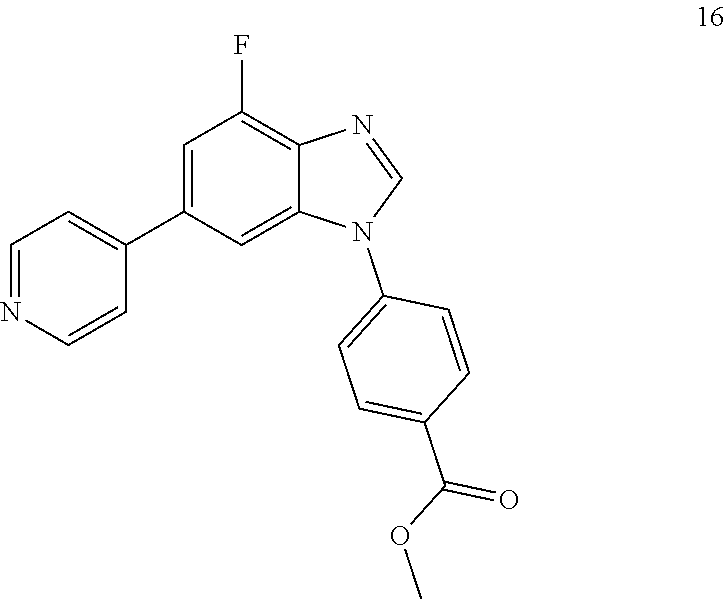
C1=C(C2=CC=NC=C2)C=C2C(=C1F)N=CN2C1=CC=C(C(OC)=O)C=C1
